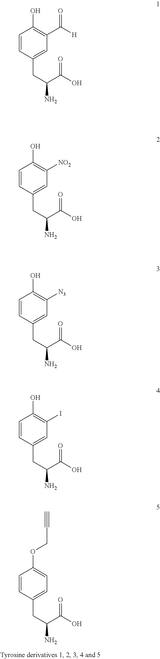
C1(OCC#C)=CC=C(CC(N)C(O)=O)C=C1.C1(O)=C(C(=O)[H])C=C(CC(N)C(O)=O)C=C1.C1(O)=C([NO2])C=C(CC(N)C(O)=O)C=C1.C1(O)=C([N3])C=C(CC(N)C(O)=O)C=C1.C1(O)=C(I)C=C(CC(N)C(O)=O)C=C1
